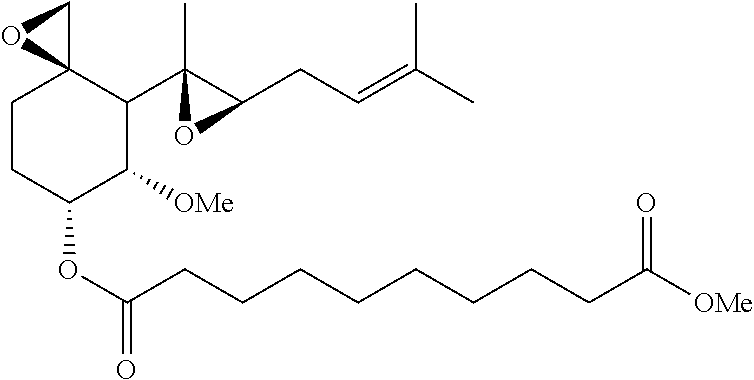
C1CC(OC(=O)CCCCCCCCC([OMe])=O)C([OMe])C(C2(C)C(CC=C(C)C)O2)C12CO2
